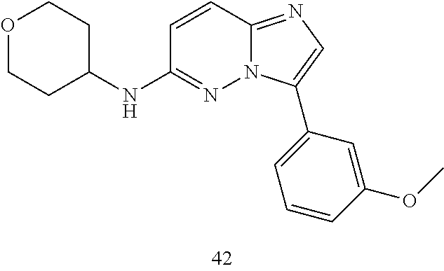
C1(NC2=NN3C(=NC=C3C3=CC=CC(OC)=C3)C=C2)CCOCC1
